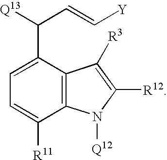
C1=C(C([Q13])C=C[Y])C2=C(C([R11])=C1)N([Q12])C([R12])=C2[R3]
